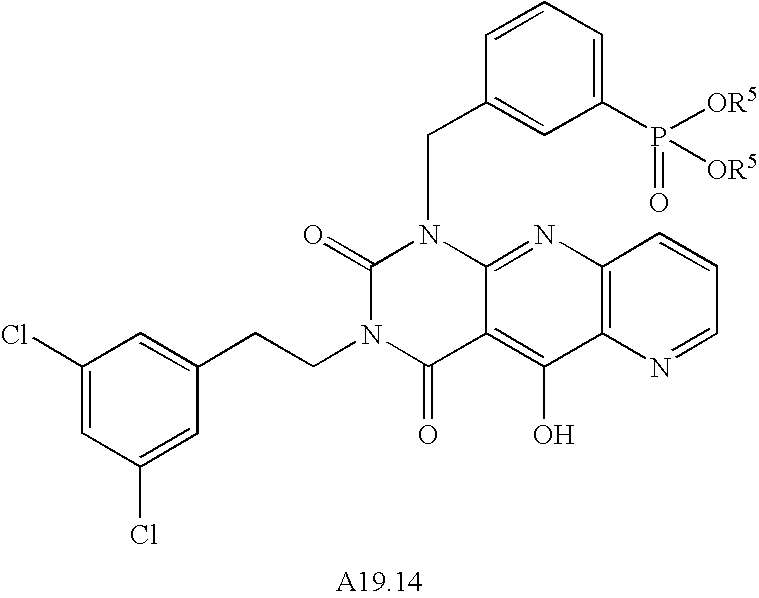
C1(Cl)=CC(Cl)=CC(CCN2C(=O)C3=C(O)C4=C(N=C3N(CC3=CC(P([OR5])(=O)[OR5])=CC=C3)C2=O)C=CC=N4)=C1
